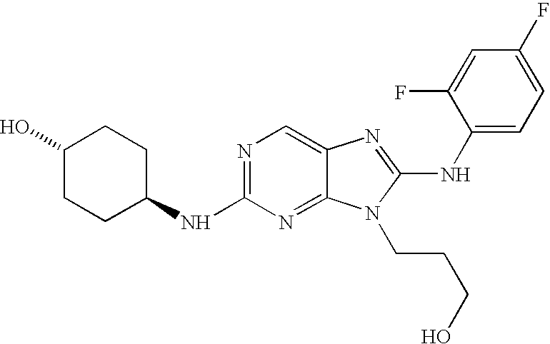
N1=C(NC2CCC(O)CC2)N=C2C(=C1)N=C(NC1=CC=C(F)C=C1F)N2CCCO
